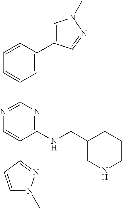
C1(NCC2CNCCC2)=NC(C2=CC=CC(C3=CN(C)N=C3)=C2)=NC=C1C1=NN(C)C=C1
